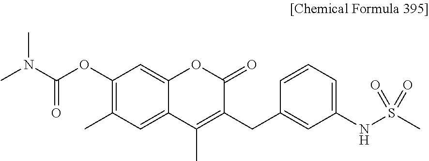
C1(OC(N(C)C)=O)=C(C)C=C2C(=C1)OC(=O)C(CC1=CC(NS(C)(=O)=O)=CC=C1)=C2C
